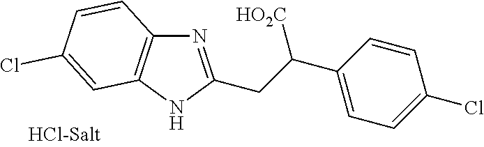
C1(C(CC2=NC3=C(N2)C=C(Cl)C=C3)[HO2C])=CC=C(Cl)C=C1
